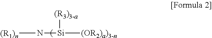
[(R3)3-a][Si]([(OR2)a)3-n])N[(R1)n]
